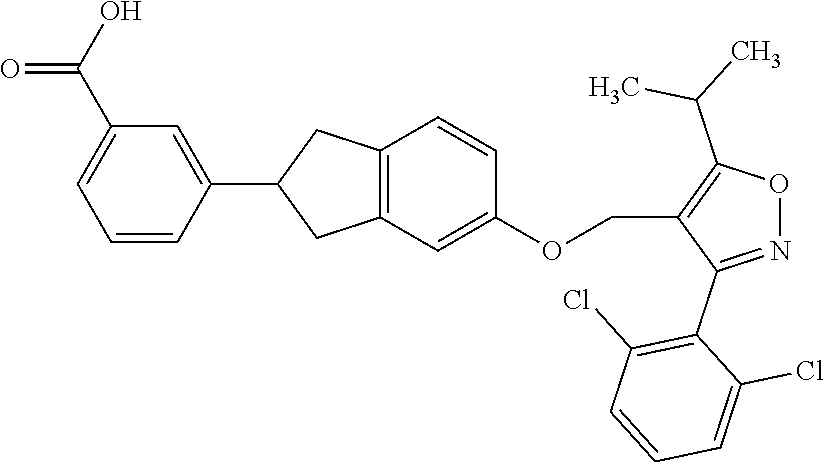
C1(C2=CC(C(O)=O)=CC=C2)CC2=C(C1)C=CC(OCC1=C(C(C)C)ON=C1C1=C(Cl)C=CC=C1Cl)=C2
